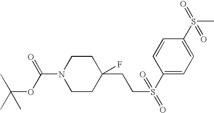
C1CN(C(=O)OC(C)(C)C)CCC1(CCS(C1=CC=C(S(C)(=O)=O)C=C1)(=O)=O)F
